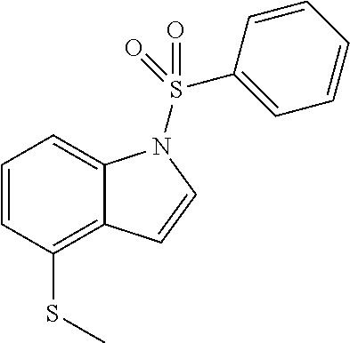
C1=CC(SC)=C2C(=C1)N(S(C1=CC=CC=C1)(=O)=O)C=C2
